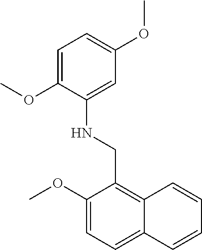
C1(OC)=CC=C2C(=C1CNC1=CC(OC)=CC=C1OC)C=CC=C2
